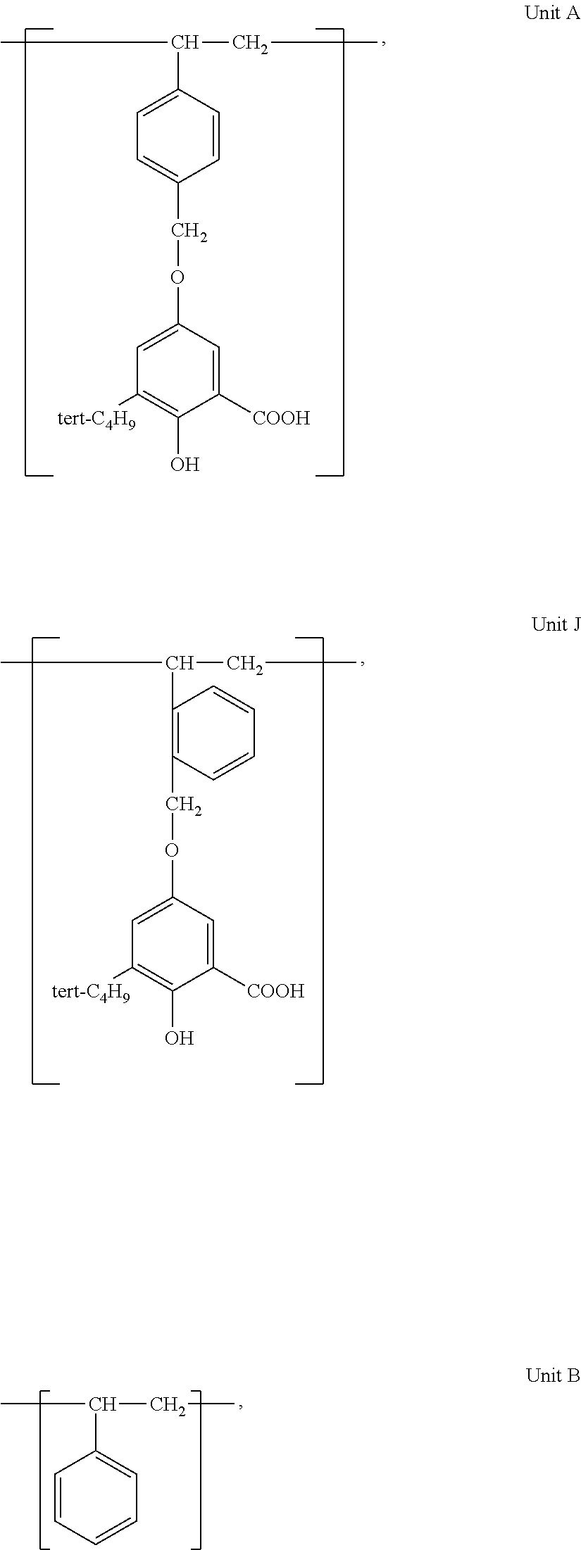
CC(CC)C1=C(COC2=CC([tert-C4H9])=C(O)C([COOH])=C2)C=CC=C1.CC(CC)C1=CC=CC=C1.CC(CC)C1=CC=C(COC2=CC([tert-C4H9])=C(O)C([COOH])=C2)C=C1
